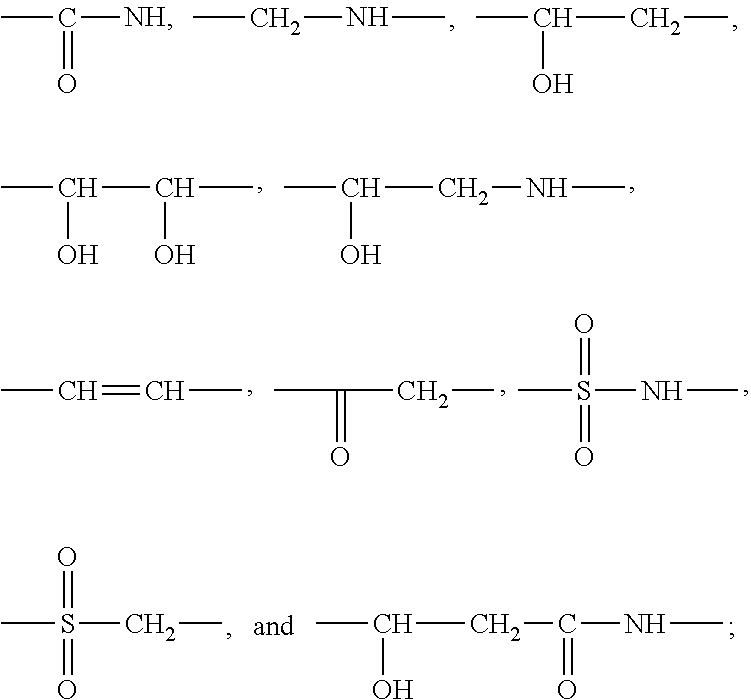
CC(=O)[NH].CCNC.CC(CC)O.CC(C(C)O)O.CC(CNC)O.CC=CC.CC(=O)CC.CS(=O)(NC)=O.CS(=O)(CC)=O.CC(CC(=O)NC)O
